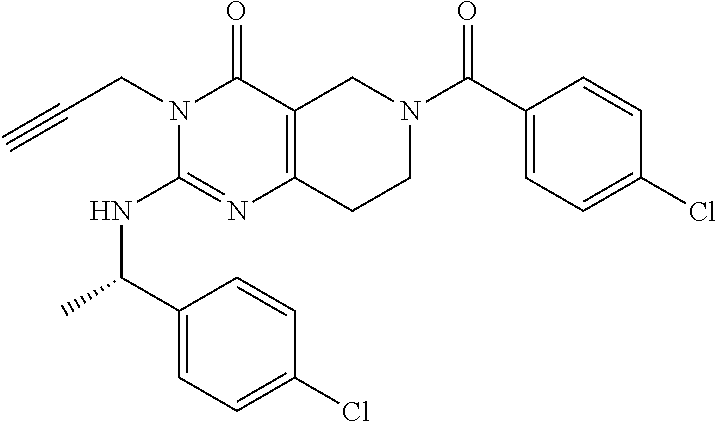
C(CN1C(NC(C2=CC=C(Cl)C=C2)C)=NC2=C(C1=O)CN(C(C1=CC=C(Cl)C=C1)=O)CC2)#C
